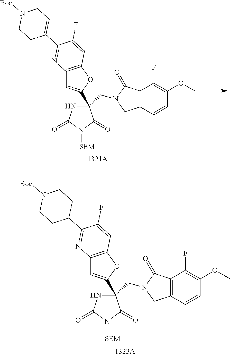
C12=C(OC(C3(CN4C(=O)C5=C(C=CC(OC)=C5F)C4)NC(=O)N([SEM])C3=O)=C1)C=C(F)C(C1=CCN([Boc])CC1)=N2.C12=C(OC(C3(CN4C(=O)C5=C(C=CC(OC)=C5F)C4)NC(=O)N([SEM])C3=O)=C1)C=C(F)C(C1CCN([Boc])CC1)=N2
